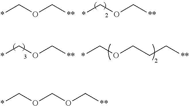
*COC[**].*COC[**].*COC[**].*COCCC[**].*COCOC[**]
